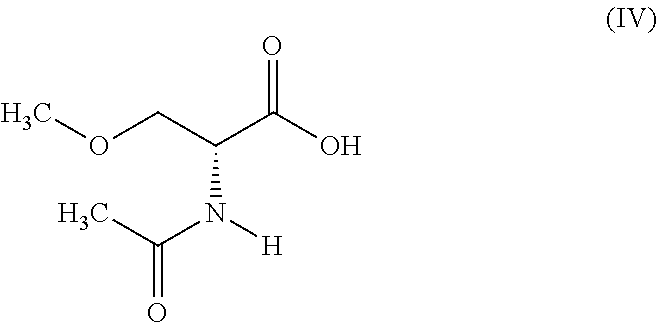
COCC(C(O)=O)N(C(=O)C)[H]
